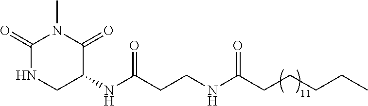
C1(=O)NCC(NC(CCNC(CCCCC)=O)=O)C(=O)N1C
